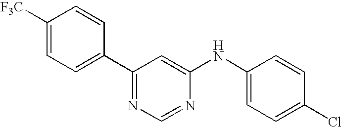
[F3C]C1=CC=C(C2=NC=NC(NC3=CC=C(Cl)C=C3)=C2)C=C1
